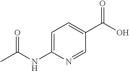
C1=C(NC(C)=O)N=CC(C(O)=O)=C1
